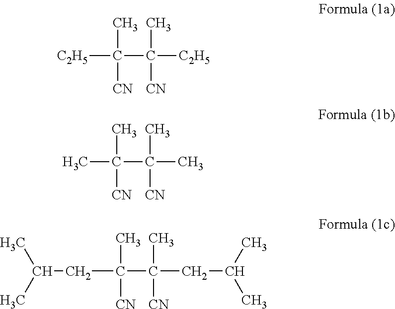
[C2H5]C(C([C2H5])(C)[CN])(C)[CN].CC(C(C)(C)[CN])(C)[CN].C(C(C(CC(C)C)(C)[CN])(C)[CN])C(C)C
